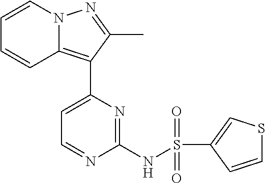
N12C(=C(C3=CC=NC(NS(=O)(=O)C4=CSC=C4)=N3)C(C)=N1)C=CC=C2
